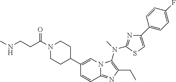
C1(C2CCN(C(=O)CCNC)CC2)=CN2C(=NC(CC)=C2N(C)C2=NC(C3=CC=C(F)C=C3)=CS2)C=C1
